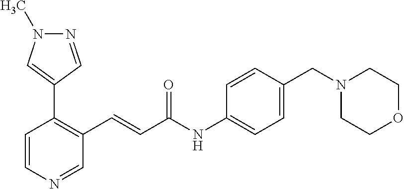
C1=CN=CC(C=CC(=O)NC2=CC=C(CN3CCOCC3)C=C2)=C1C1=CN(C)N=C1
